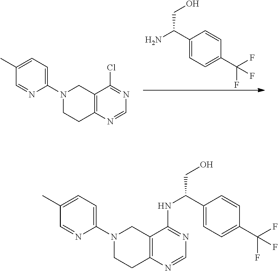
C1(N2CCC3=C(C2)C(Cl)=NC=N3)=CC=C(C)C=N1.C1(C(N)CO)=CC=C(C(F)(F)F)C=C1.C1(N2CCC3=C(C2)C(NC(C2=CC=C(C(F)(F)F)C=C2)CO)=NC=N3)=CC=C(C)C=N1
